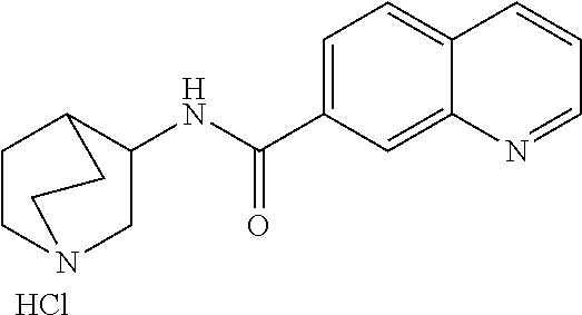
C1=C(C(NC2CN3CCC2CC3)=O)C=C2C(=C1)C=CC=N2.Cl
